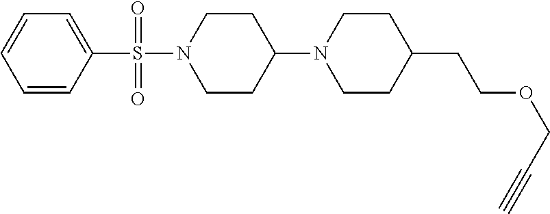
C1=CC=CC(S(N2CCC(N3CCC(CCOCC#C)CC3)CC2)(=O)=O)=C1
